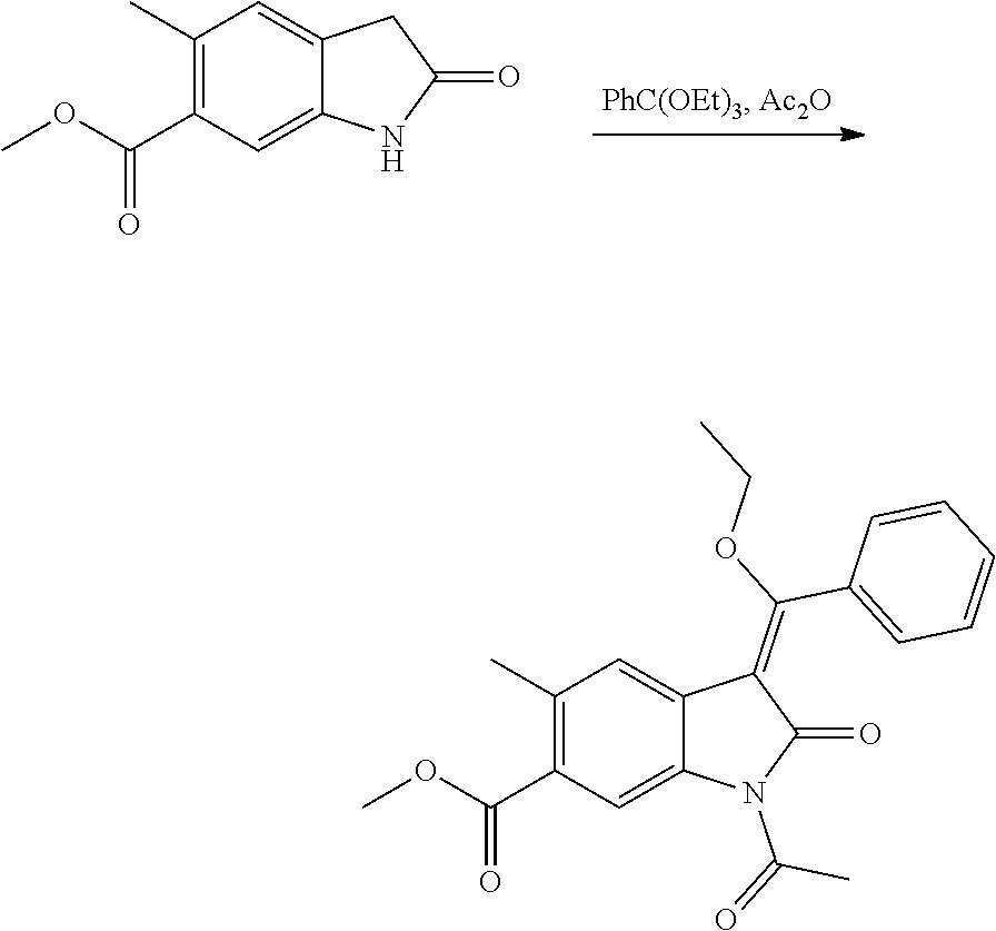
C1(C)=C(C(OC)=O)C=C2C(=C1)CC(=O)N2.C1(C)=C(C(OC)=O)C=C2C(=C1)C(=C(OCC)C1=CC=CC=C1)C(=O)N2C(=O)C
